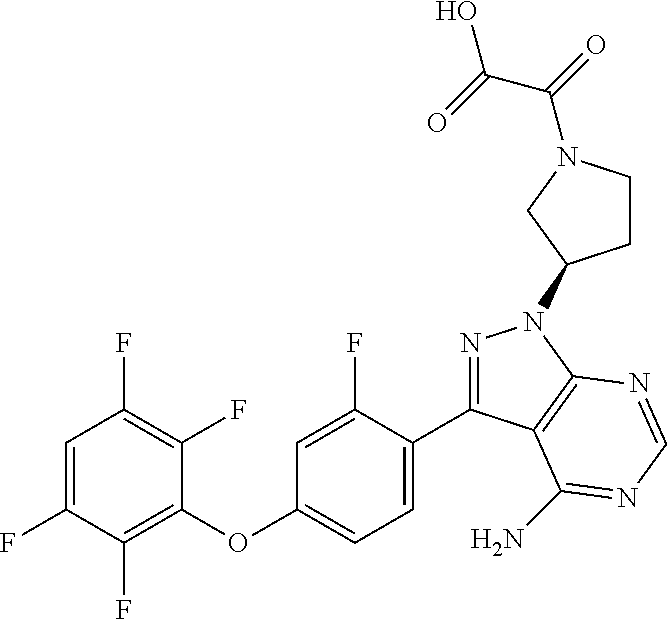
C1(OC2=CC=C(C3=NN(C4CCN(C(=O)C(O)=O)C4)C4=C3C(N)=NC=N4)C(F)=C2)=C(F)C(F)=CC(F)=C1F
